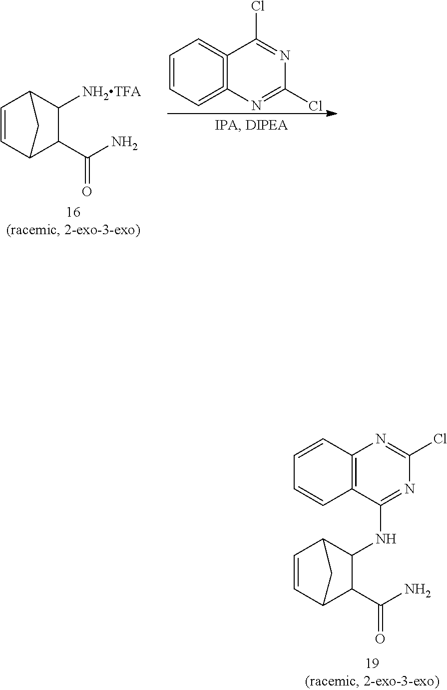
C1(C(N)=O)C([NH2TFA])C2C=CC1C2.C12=C(=CC=CC=1)N=C(Cl)N=C2Cl.C12=C(C(NC3C(C(N)=O)C4C=CC3C4)=NC(Cl)=N1)C=CC=C2
